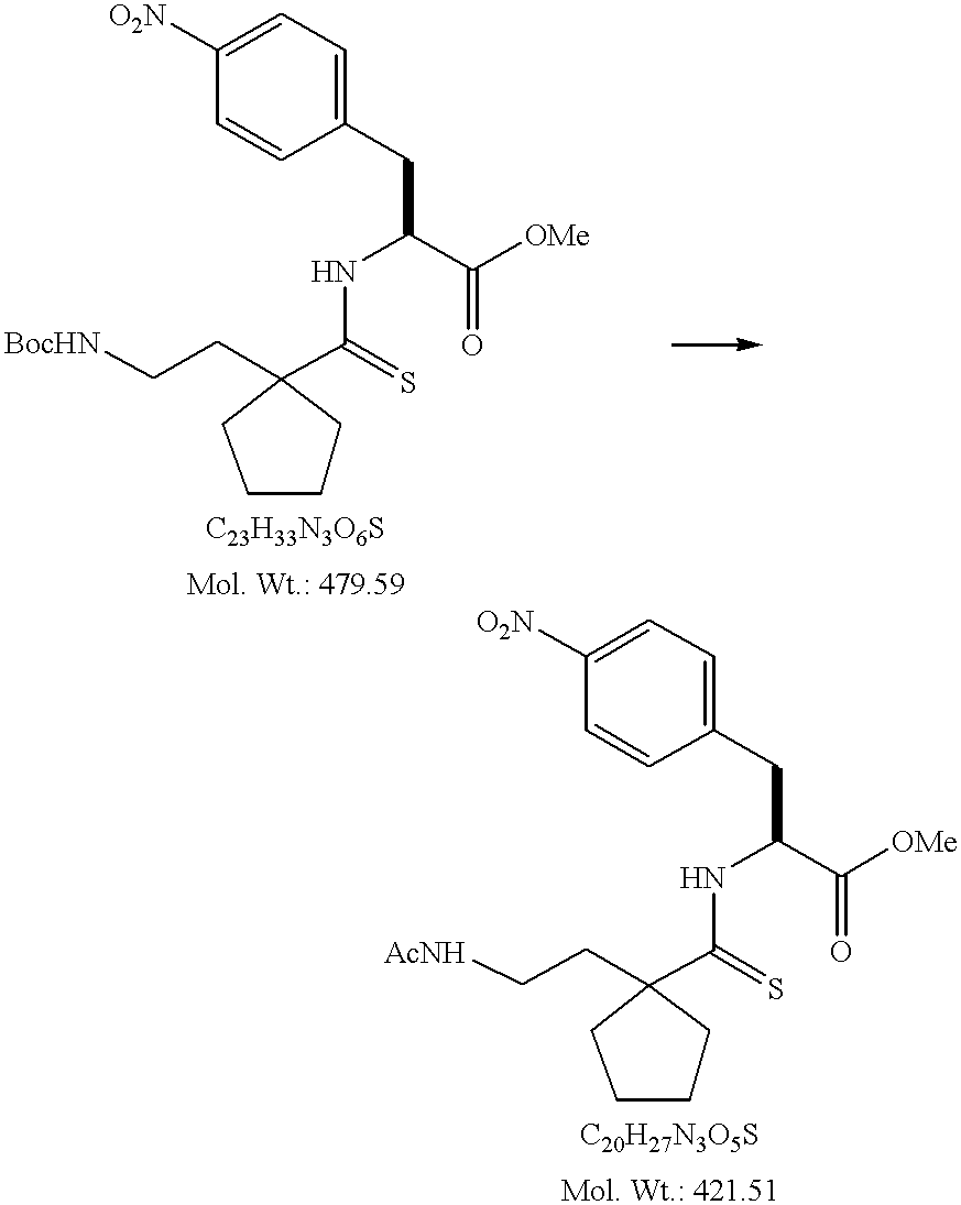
[BocHN]CCC1(C(=S)NC(CC2=CC=C([O2N])C=C2)C([OMe])=O)CCCC1.[AcNH]CCC1(C(=S)NC(CC2=CC=C([O2N])C=C2)C([OMe])=O)CCCC1
